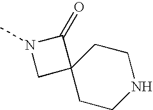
N1(C)CC2(C1=O)CCNCC2
